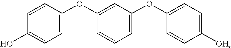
C1=CC(OC2=CC(OC3=CC=C([OH])C=C3)=CC=C2)=CC=C1O
